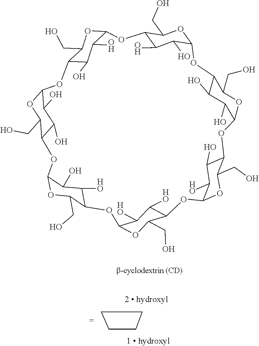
C12C(O)C(O)C(OC1CO)OC1C(O)C(O)C(OC1CO)OC1C(O)C([HO])C(OC1CO)OC1C([HO])C([HO])C(OC1CO)OC1C([HO])C(O)C(OC1CO)OC1C(O)C(O)C(OC1CO)OC1C(O)C(O)C(O2)OC1CO.C1CCC1
